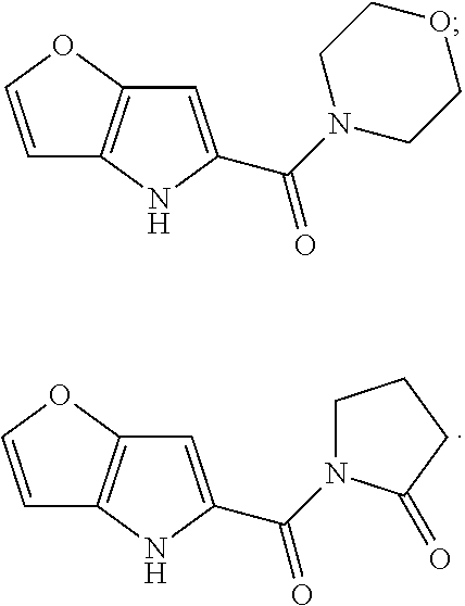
C1=COC2=C1NC(C(=O)N1CCCC1=O)=C2.C1=COC2=C1NC(C(N1CCOCC1)=O)=C2
